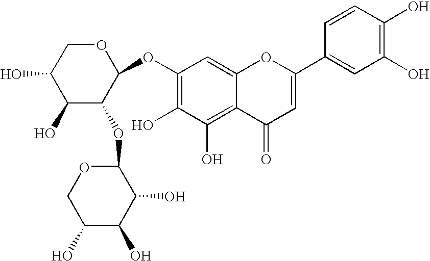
C1(OC2OCC(O)C(O)C2OC2OCC(O)C(O)C2O)=C(O)C(O)=C2C(=C1)OC(C1=CC(O)=C(O)C=C1)=CC2=O
